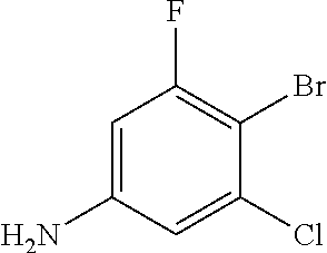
NC1=CC(F)=C(Br)C(Cl)=C1
